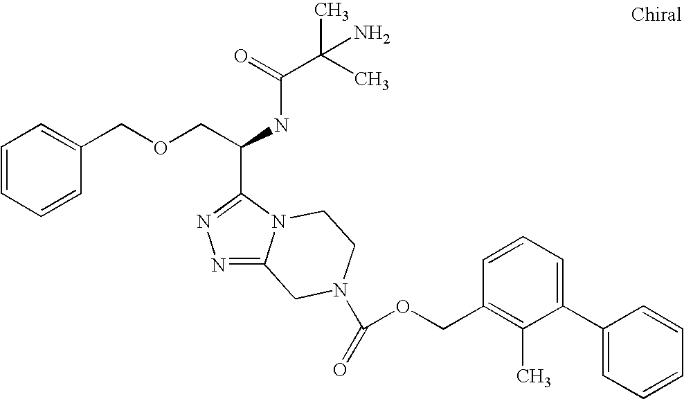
C1=CC=CC(COCC(NC(C(C)(C)N)=O)C2=NN=C3N2CCN(C(=O)OCC2=C(C)C(C4=CC=CC=C4)=CC=C2)C3)=C1
